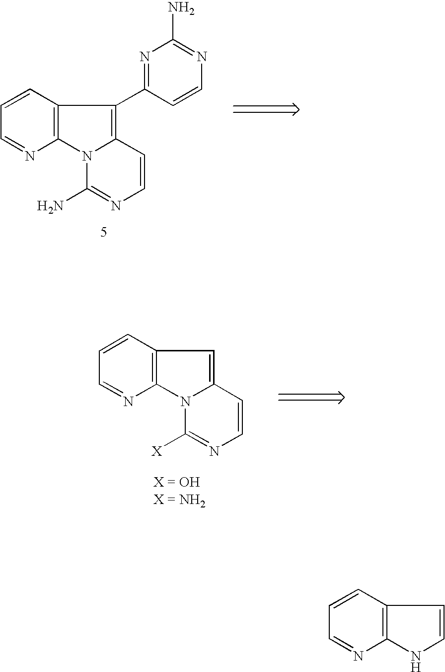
C12=C(N3C(=C1C1=NC(N)=NC=C1)C=CN=C3N)N=CC=C2.C12=C(N3C(=C1)C=CN=C3[X])N=CC=C2.C12=C(NC=C1)N=CC=C2
